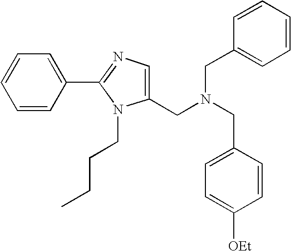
C1(CN(CC2=CC=C([OEt])C=C2)CC2=CC=CC=C2)=CN=C(C2=CC=CC=C2)N1CCCC
